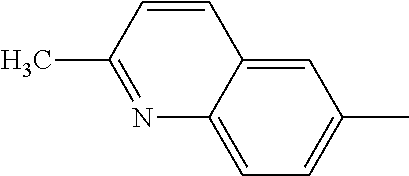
C1=C2C(=CC=C1C)N=C(C)C=C2
